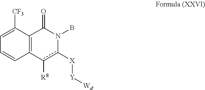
C1=C([CF3])C2=C(C=C1)c([R8])c([X][Y][Wd])N(B)C2=O
